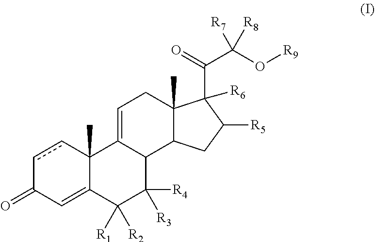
c1cC2(C)C(=CC1=O)C([R2])([R1])C([R4])([R3])C1C2=CCC2(C)C1CC([R5])C2(C(=O)C([R8])(O[R9])[R7])[R6]
